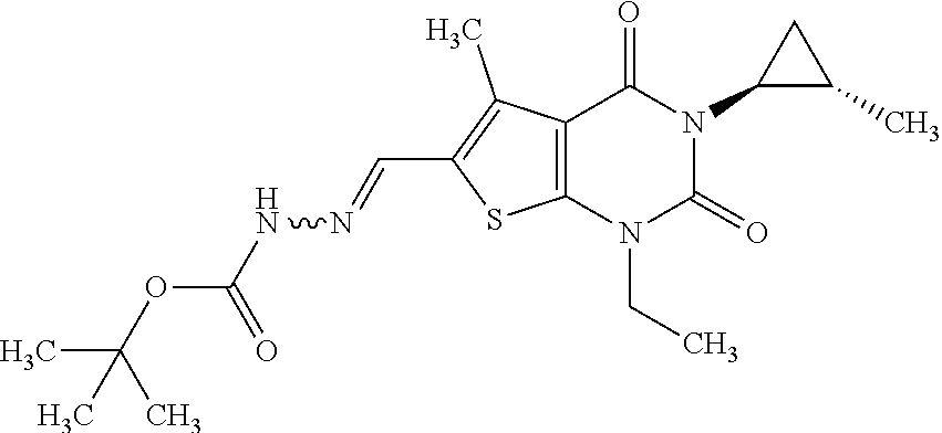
C12=C(N(CC)C(=O)N(C3C(C)C3)C1=O)SC(C=NNC(OC(C)(C)C)=O)=C2C
